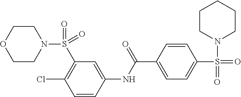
C1(S(N2CCOCC2)(=O)=O)=C(Cl)C=CC(NC(C2=CC=C(S(=O)(=O)N3CCCCC3)C=C2)=O)=C1
